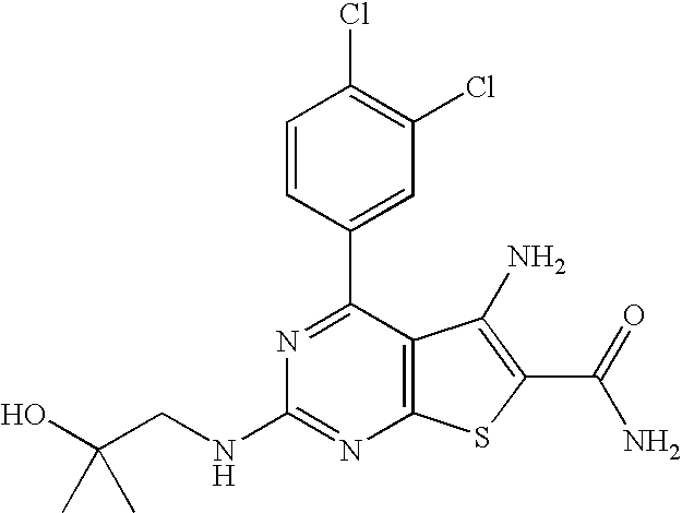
C1=CC(C2=NC(NCC(O)(C)C)=NC3=C2C(N)=C(C(N)=O)S3)=CC(Cl)=C1Cl
